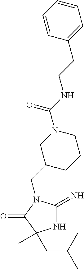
C1(CN2C(=N)NC(C)(CC(C)C)C2=O)CCCN(C(NCCC2=CC=CC=C2)=O)C1
